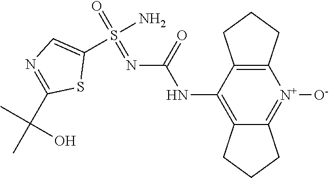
C12=C(C(NC(N=S(=O)(N)C3=CN=C(C(C)(C)O)S3)=O)=C3C(=[N+]1[O-])CCC3)CCC2
